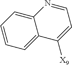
C12=CC=CC=C1C([X9])=CC=N2
